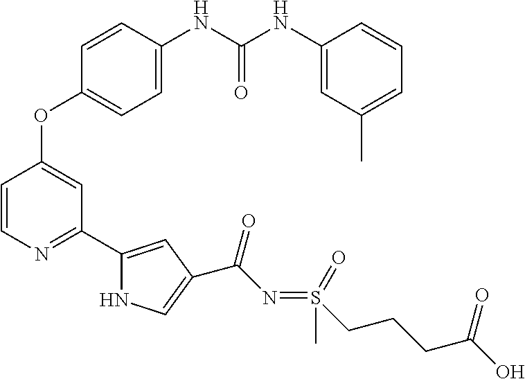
C1=CN=C(C2=CC(C(N=S(C)(CCCC(=O)O)=O)=O)=CN2)C=C1OC1=CC=C(NC(NC2=CC(C)=CC=C2)=O)C=C1
